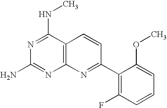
N1=C(NC)C2=C(N=C1N)N=C(C1=C(F)C=CC=C1OC)C=C2
